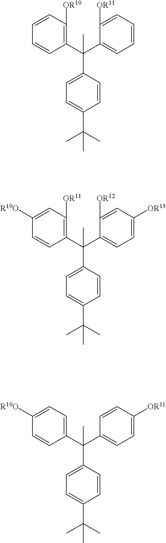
C1(C(C2=CC=C([OR13])C=C2[OR12])(C2=CC=C(C(C)(C)C)C=C2)C)=C([OR11])C=C([R10O])C=C1.C1(C(C2=CC=CC=C2[OR11])(C2=CC=C(C(C)(C)C)C=C2)C)=C([OR10])C=CC=C1.C1(C(C2=CC=C([OR11])C=C2)(C2=CC=C(C(C)(C)C)C=C2)C)=CC=C([R10O])C=C1
